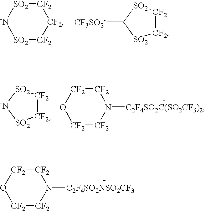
[CF2]1[SO2][-N][SO2][CF2][CF2]1.[CF2]1[CF2][SO2]C([CF3SO2-])[SO2]1.[CF2]1[CF2]O[CF2][CF2]N1[C2F4SO2C(SO2CF3)2].[CF2]1[CF2][SO2][-N][SO2]1.[CF2]1[CF2]O[CF2][CF2]N1[C2F4SO2NSO2CF3]
